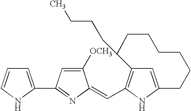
C1=C(C2=NC(=CC3=C4C=C(N3)CCCCCCC4CCCC)C([OCH3])=C2)NC=C1
